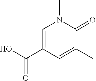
C1=C(C(O)=O)C=C(C)C(=O)N1C
